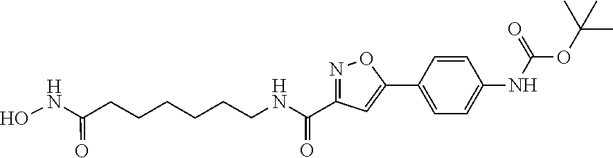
C1(C2=CC(C(=O)NCCCCCCC(NO)=O)=NO2)=CC=C(NC(=O)OC(C)(C)C)C=C1
